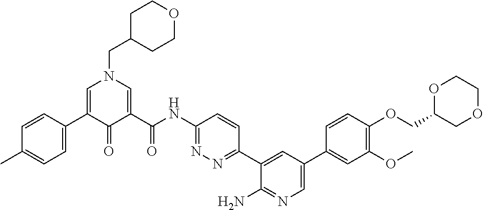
C1C(CN2C=C(C3=CC=C(C)C=C3)C(=O)C(C(NC3=NN=C(C4=CC(C5=CC(OC)=C(OCC6COCCO6)C=C5)=CN=C4N)C=C3)=O)=C2)CCOC1
